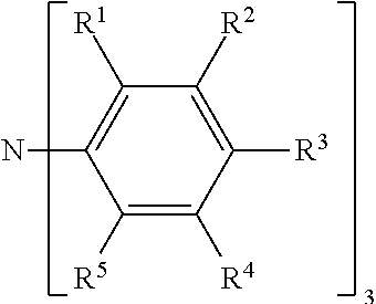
C1([R2])=C([R3])C([R4])=C([R5])C(N)=C1[R1]
